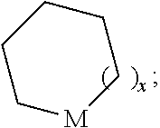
C1C[M]CCC1
